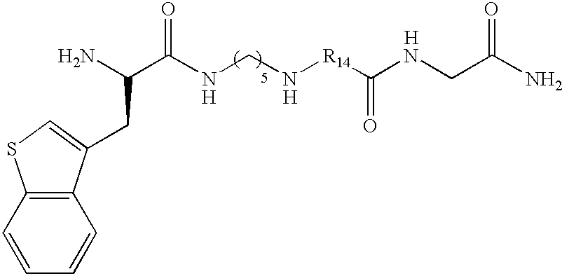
[H].C1=CC=CC2=C1SC=C2CC(C(=O)NCN[R14]C(NCC(N)=O)=O)N.[H].[H]
